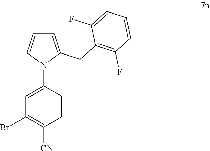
C1=C(CC2=C(F)C=CC=C2F)N(C2=CC(Br)=C([CN])C=C2)C=C1
